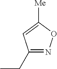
C1(CC)=NOC([Me])=C1
